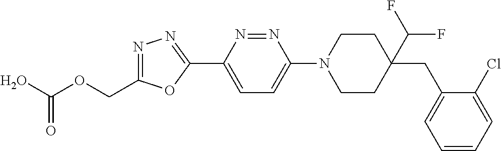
OC(OCC1=NN=C(C2=CC=C(N3CCC(C(F)F)(CC4=CC=CC=C4Cl)CC3)N=N2)O1)=O
